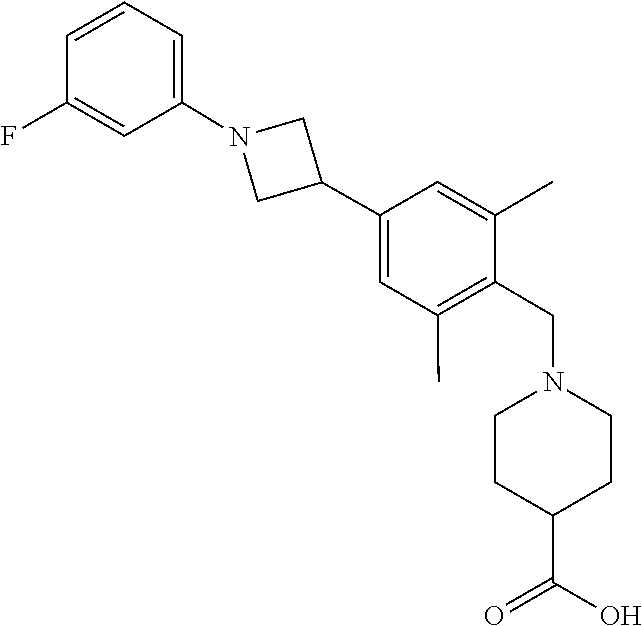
C1=C(C2CN(C3=CC=CC(F)=C3)C2)C=C(C)C(CN2CCC(C(=O)O)CC2)=C1C
